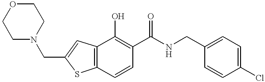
C12=C(C(O)=C(C(NCC3=CC=C(Cl)C=C3)=O)C=C1)C=C(CN1CCOCC1)S2
